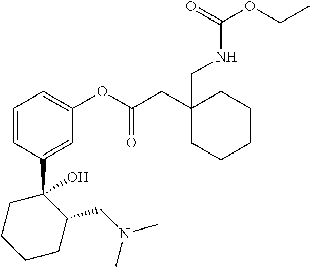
C1(C2(O)CCCCC2CN(C)C)=CC(OC(CC2(CNC(OCC)=O)CCCCC2)=O)=CC=C1
